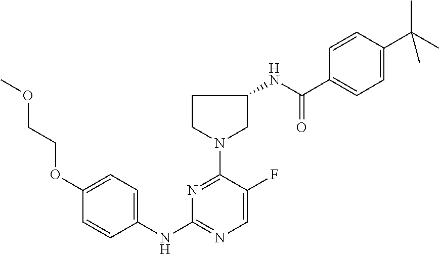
COCCOC1=CC=C(NC2=NC=C(F)C(N3CC(NC(C4=CC=C(C(C)(C)C)C=C4)=O)CC3)=N2)C=C1
